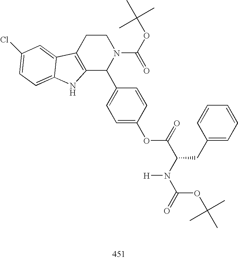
C12=C(CCN(C(OC(C)(C)C)=O)C1C1=CC=C(OC(=O)C(N([H])C(OC(C)(C)C)=O)CC3=CC=CC=C3)C=C1)C1=CC(Cl)=CC=C1N2
